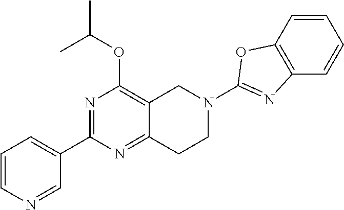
C1=CN=CC(C2=NC(OC(C)C)=C3C(=N2)CCN(C2=NC4=C(C=CC=C4)O2)C3)=C1
